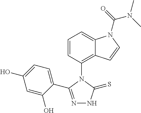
C1=CC(N2C(C3=CC=C(O)C=C3O)=NNC2=S)=C2C(=C1)N(C(=O)N(C)C)C=C2
